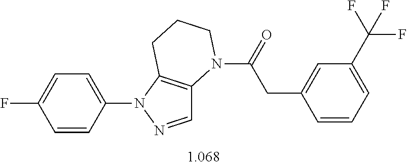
C1=C(N2N=CC3=C2CCCN3C(=O)CC2=CC(C(F)(F)F)=CC=C2)C=CC(F)=C1
